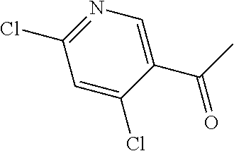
C1=C(C(C)=O)C(Cl)=CC(Cl)=N1
